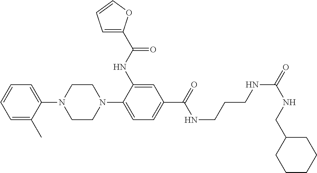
C1=CC=C(C)C(N2CCN(C3=CC=C(C(=O)NCCCNC(=O)NCC4CCCCC4)C=C3NC(C3=CC=CO3)=O)CC2)=C1
